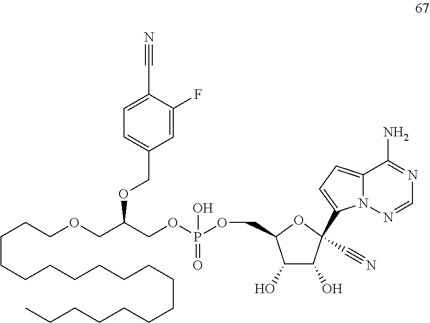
C1(COC(COCCCCCCCCCCCCCCCCCC)COP(OCC2C(O)C(O)C(C#N)(C3=CC=C4N3N=CN=C4N)O2)(O)=O)=CC=C(C#N)C(F)=C1
